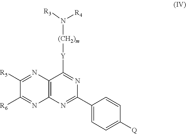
C12=C(N=C(C3=CC=C([Q])C=C3)N=C1[Y][(CH2)m]N([R4])[R3])N=C([R6])C([R5])=N2
